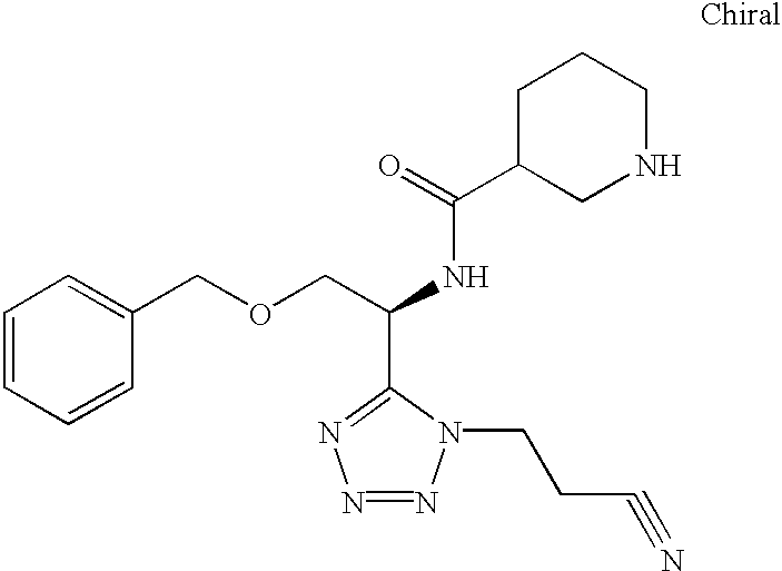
C1=CC=CC(COCC(NC(=O)C2CCCNC2)C2=NN=NN2CCC#N)=C1
